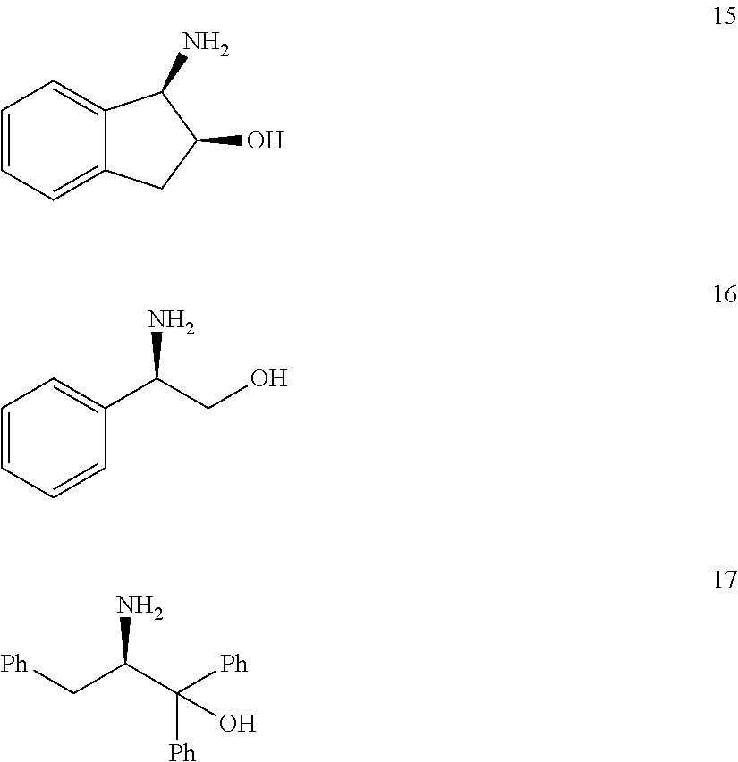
C1=CC=C2C(=C1)C(N)C(O)C2.C1=CC=CC(C(CO)N)=C1.C([Ph])C(C([Ph])([Ph])O)N
